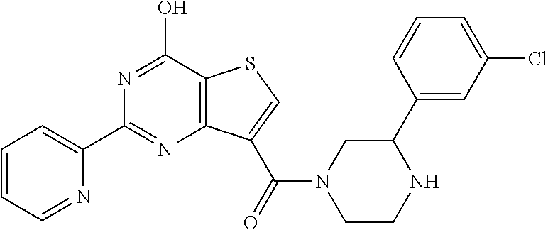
N1=C(O)C2=C(N=C1C1=CC=CC=N1)C(C(=O)N1CCNC(C3=CC(Cl)=CC=C3)C1)=CS2
